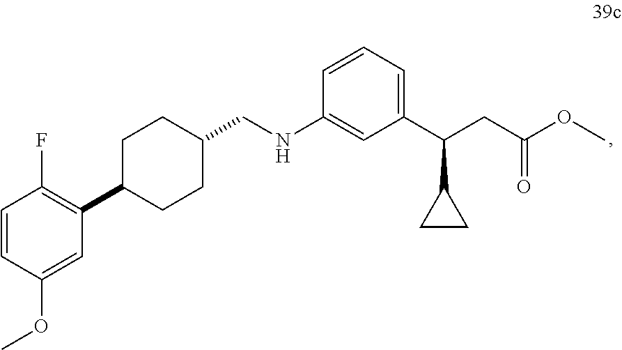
C1(C(CC(OC)=O)C2CC2)=CC=CC(NCC2CCC(C3=C(F)C=CC(OC)=C3)CC2)=C1
